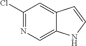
C1(Cl)=NC=C2C(=C1)C=CN2
